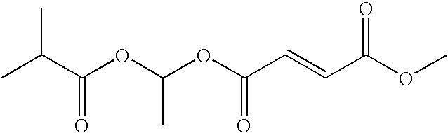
C(C(OC(OC(C=CC(OC)=O)=O)C)=O)(C)C
